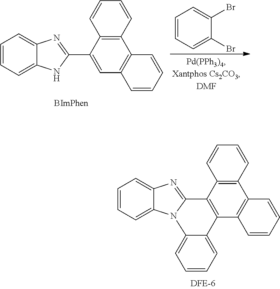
C1=CC2=C(C=C1)C(C1=NC3=CC=CC=C3N1)=CC1=C2C=CC=C1.C1=CC=C(Br)C(Br)=C1.C1=CC2=C(C=C1)C1=C(C3=C2C=CC=C3)C2=CC=CC=C2N2C1=NC1=CC=CC=C12
